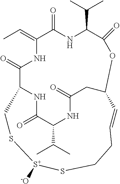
CC=C1C(=O)NC(C(C)C)C(=O)OC2CC(=O)NC(C(C)C)C(=O)NC(C(=O)N1)CS[S+]([-O])SCCC=C2
